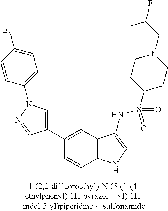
C1(C2=CN(C3=CC=C([Et])C=C3)N=C2)=CC2=C(C=C1)NC=C2NS(=O)(=O)C1CCN(CC(F)F)CC1
